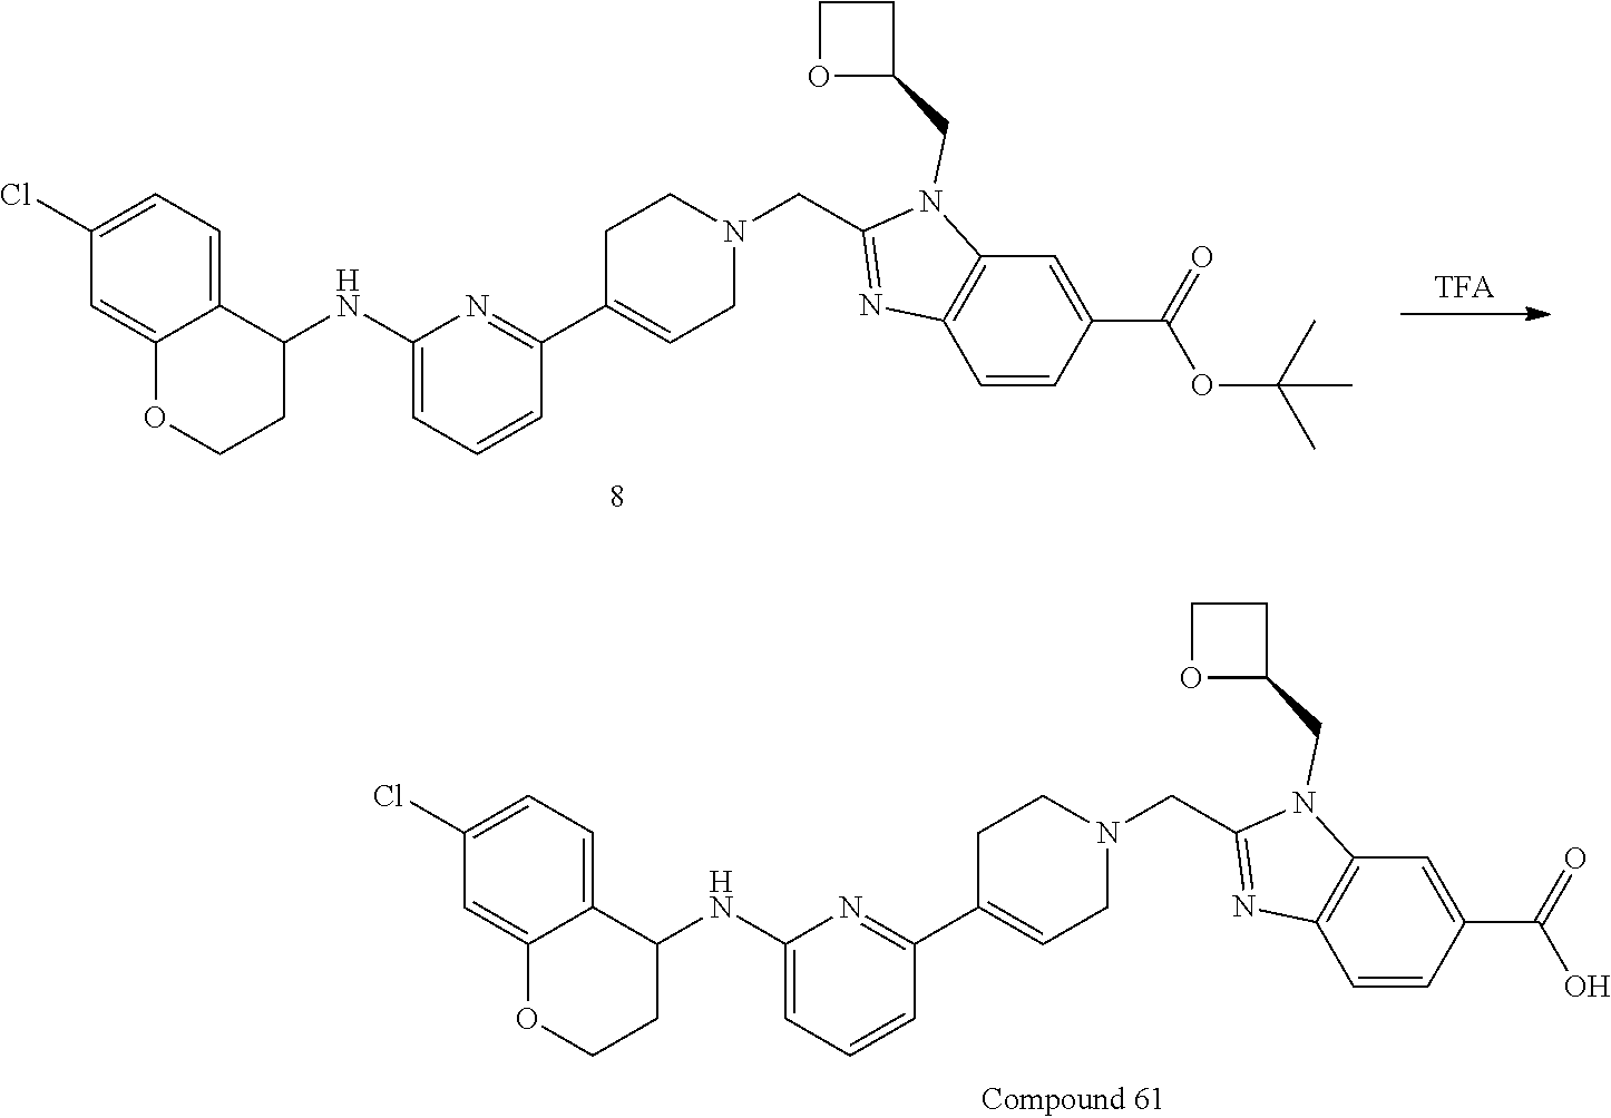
C1(NC2C3=CC=C(Cl)C=C3OCC2)=CC=CC(C2=CCN(CC3=NC4=C(N3CC3CCO3)C=C(C(O)=O)C=C4)CC2)=N1.C1(NC2C3=CC=C(Cl)C=C3OCC2)=CC=CC(C2=CCN(CC3=NC4=C(N3CC3CCO3)C=C(C(OC(C)(C)C)=O)C=C4)CC2)=N1
